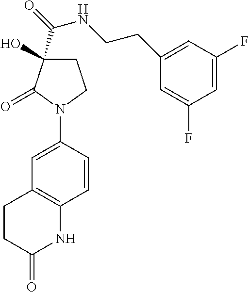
C1C(C(=O)NCCC2=CC(F)=CC(F)=C2)(O)C(=O)N(C2=CC3=C(C=C2)NC(=O)CC3)C1
